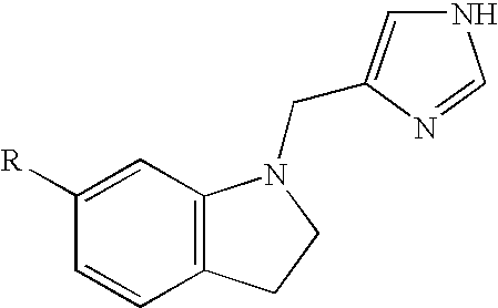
C1([R])=CC2=C(C=C1)CCN2CC1=CNC=N1
